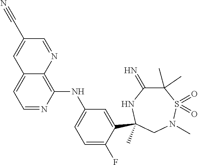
C1(NC2=CC=C(F)C(C3(C)NC(=N)C(C)(C)S(=O)(=O)N(C)C3)=C2)=C2C(=CC=N1)C=C(C#N)C=N2
